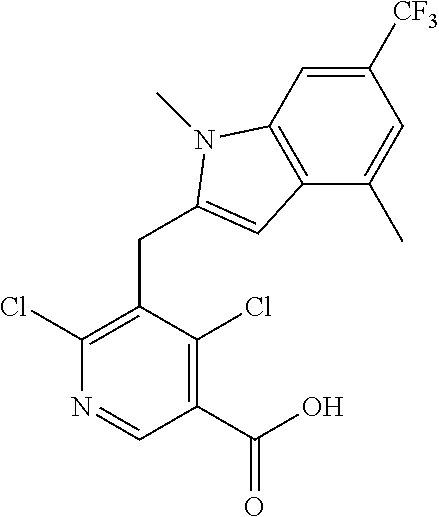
C1(Cl)=C(CC2=CC3=C(C=C([CF3])C=C3C)N2C)C(Cl)=C(C(O)=O)C=N1
